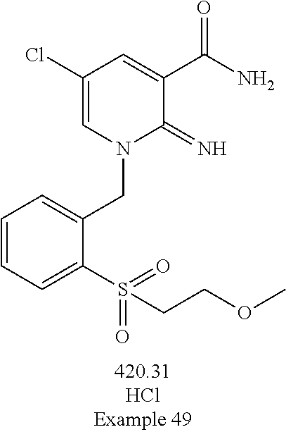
C1=CC=C(S(=O)(=O)CCOC)C(CN2C(=N)C(C(N)=O)=CC(Cl)=C2)=C1
